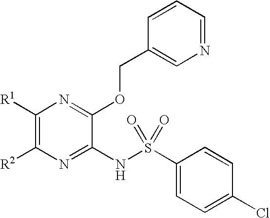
C1([R1])=C([R2])N=C(NS(C2=CC=C(Cl)C=C2)(=O)=O)C(OCC2=CN=CC=C2)=N1
